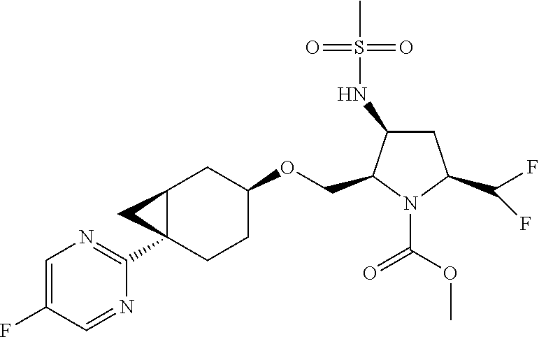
C12C(C3=NC=C(F)C=N3)(CCC(OCC3N(C(OC)=O)C(C(F)F)CC3NS(C)(=O)=O)C1)C2
